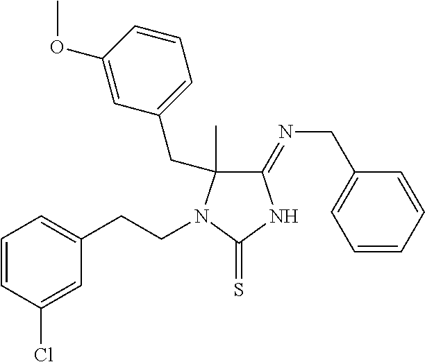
C1(=NCC2=CC=CC=C2)C(C)(CC2=CC=CC(OC)=C2)N(CCC2=CC=CC(Cl)=C2)C(=S)N1
